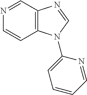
C1=NC=CC2=C1N=CN2C1=CC=CC=N1
